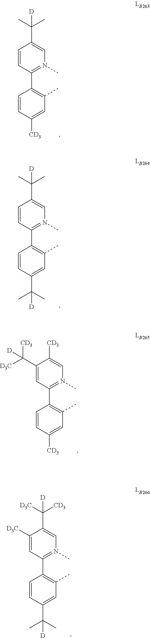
C1=CC(C2=C(C)C=C([CD3])C=C2)=N(C)C=C1C(C)(C)[D].C1=CC(C2=C(C)C=C(C(C)(C)[D])C=C2)=N(C)C=C1C(C)(C)[D].C1(C([CD3])([D3C])[D])=CC(C2=C(C)C=C([CD3])C=C2)=N(C)C=C1[CD3].C1([D3C])=CC(C2=C(C)C=C(C(C)(C)[D])C=C2)=N(C)C=C1C([CD3])([D3C])[D]
